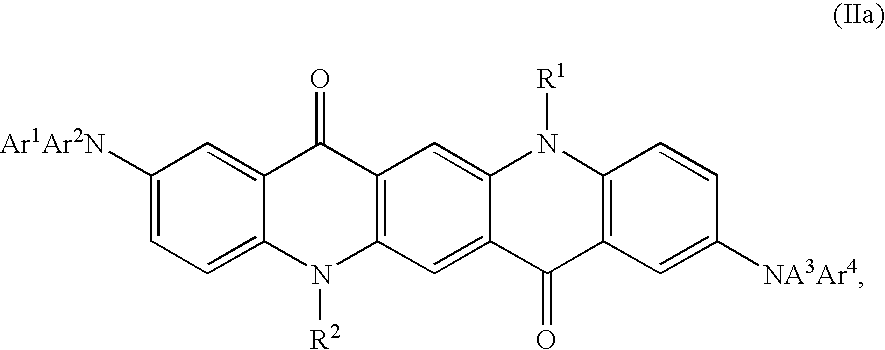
C1([Ar1Ar2N])=CC=C2C(=C1)C(=O)C1=C(N2[R2])C=C2C(=C1)N([R1])C1=C(C2=O)C=C([NA3Ar4])C=C1
